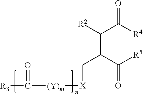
C(=C(C([R5])=O)C[X][(Y)m]C(=O)[R3])(C([R4])=O)[R2]
